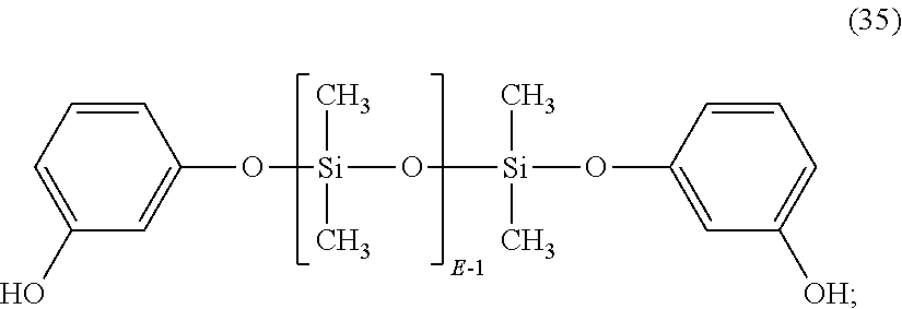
C1(O[Si](O[Si](OC2=CC([OH])=CC=C2)(C)C)(C)C)=CC(O)=CC=C1
